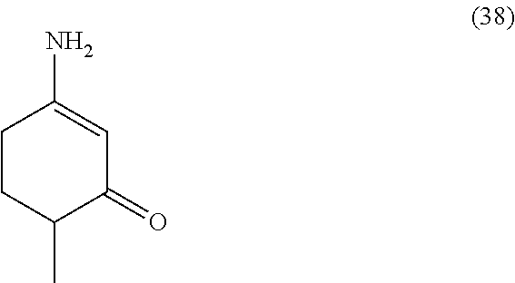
C1CC(C)C(=O)C=C1N
